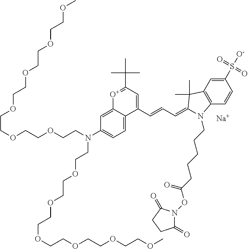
[Na].C(OCCN(CCOCCOCCOCCOCCOCCOC)C1=CC=C2C(C=CC=C3C(C)(C)C4=C(C=CC(S(=O)(=O)[O-])=C4)N3CCCCCC(ON3C(=O)CCC3=O)=O)=CC(C(C)(C)C)=[O+]C2=C1)COCCOCCOCCOCCOC
